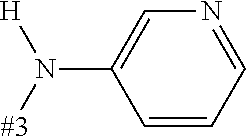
[#3]N([H])C1=CN=CC=C1
